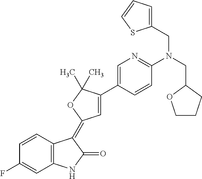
C1=CC2=C(C=C1F)NC(=O)C2=C1C=C(C2=CN=C(N(CC3OCCC3)CC3=CC=CS3)C=C2)C(C)(C)O1
